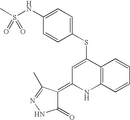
C12=C(C=CC=C1)NC(=C1C(=O)NN=C1C)C=C2SC1=CC=C(NS(C)(=O)=O)C=C1
